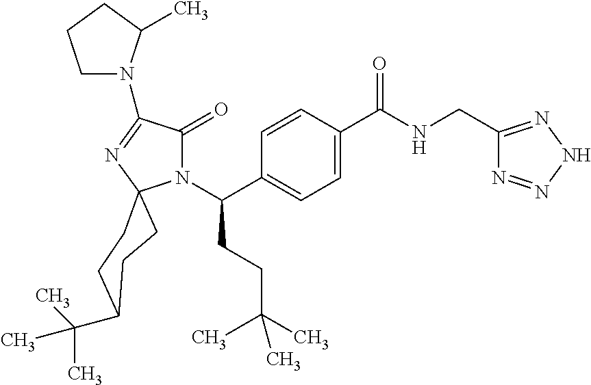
N1(C(C2=CC=C(C(NCC3=NNN=N3)=O)C=C2)CCC(C)(C)C)C(=O)C(N2CCCC2C)=NC12CCC(C(C)(C)C)CC2
